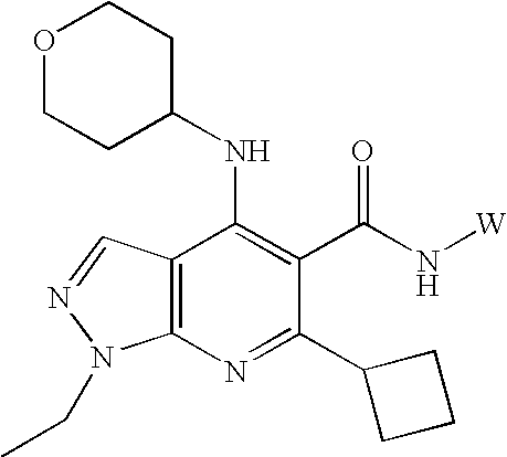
C12=C(N=C(C3CCC3)C(C(N[W])=O)=C1NC1CCOCC1)N(CC)N=C2
